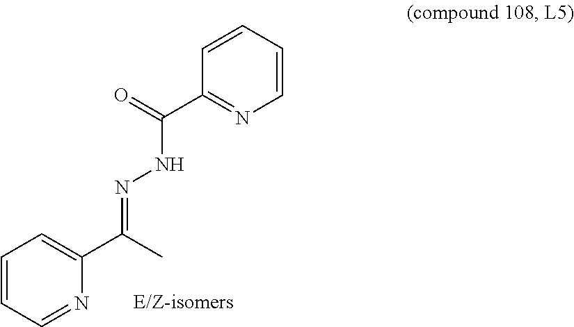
C1=CC=NC(C(C)=NNC(C2=NC=CC=C2)=O)=C1
